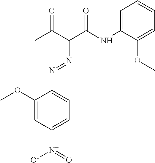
O=C(C)C(N=NC1=CC=C([N+](=O)[O-])C=C1OC)C(=O)NC1=CC=CC=C1OC
